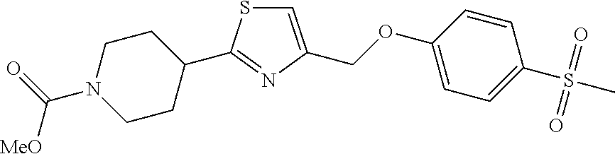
C1=C(COC2=CC=C(S(C)(=O)=O)C=C2)N=C(C2CCN(C(=O)[MeO])CC2)S1
